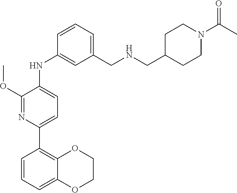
C1(NC2=CC(CNCC3CCN(C(C)=O)CC3)=CC=C2)=CC=C(C2=C3OCCOC3=CC=C2)N=C1OC
